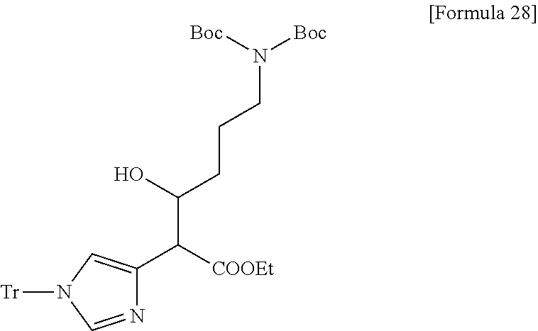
[Tr]N1C=NC(C([COOEt])C(CCCN([Boc])[Boc])O)=C1
